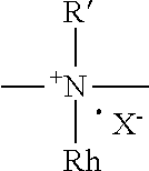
C[N+](C)([R])[Rh].[X-]
